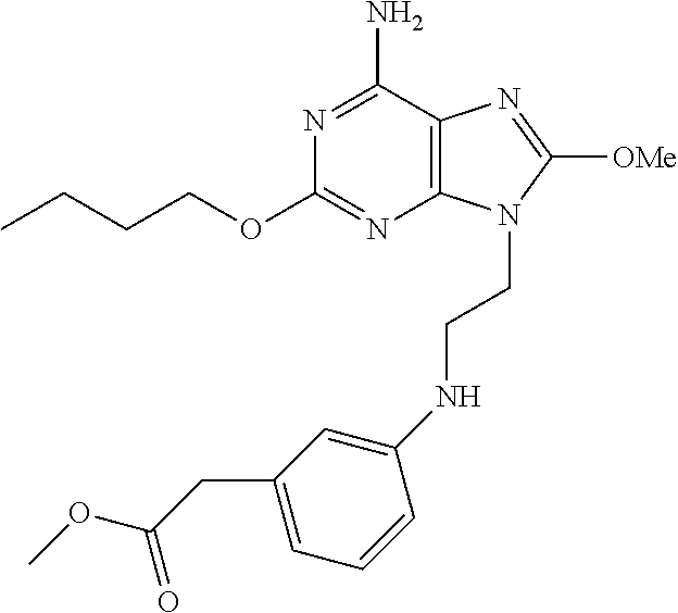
C1(OCCCC)=NC2=C(C(N)=N1)N=C([OMe])N2CCNC1=CC(CC(OC)=O)=CC=C1
